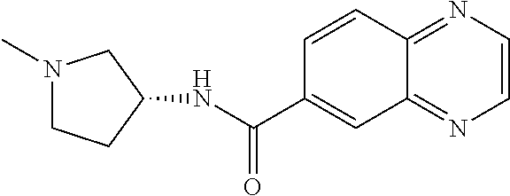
N1(C)CCC(NC(C2=CC3=NC=CN=C3C=C2)=O)C1
